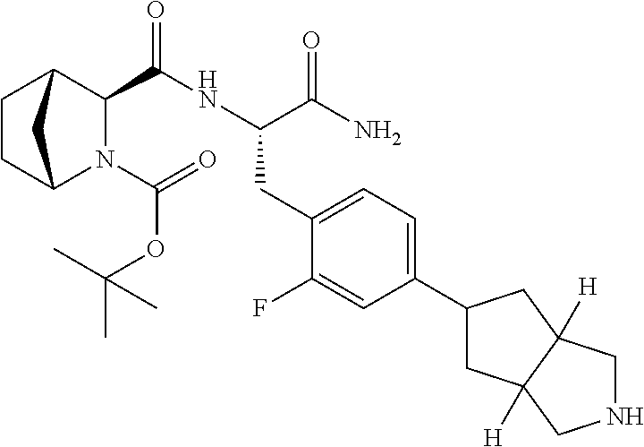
N1(C(=O)OC(C)(C)C)C2CCC(C1C(NC(C(N)=O)CC1=CC=C(C3CC4([H])C([H])(C3)CNC4)C=C1F)=O)C2
